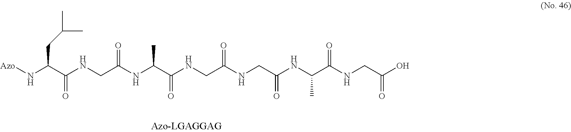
[Azo]NC(C(NCC(NC(C(NCC(NCC(=O)NC(C(NCC(O)=O)=O)C)=O)=O)C)=O)=O)CC(C)C
